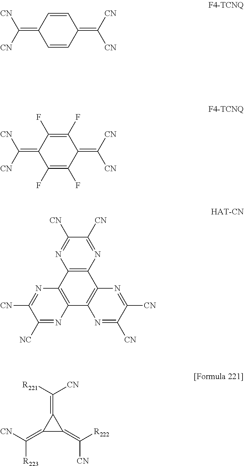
C1=CC(=C([CN])[CN])C=CC1=C([CN])[CN].C1(=C([CN])[R221])C(=C([R223])[CN])C1=C([R222])[CN].C1([CN])=NC2=C(N=C1[CN])C1=C(C3=C2N=C([CN])C([NC])=N3)N=C([CN])C([CN])=N1.C1(F)=C(F)C(=C([CN])[CN])C(F)=C(F)C1=C([CN])[CN]
